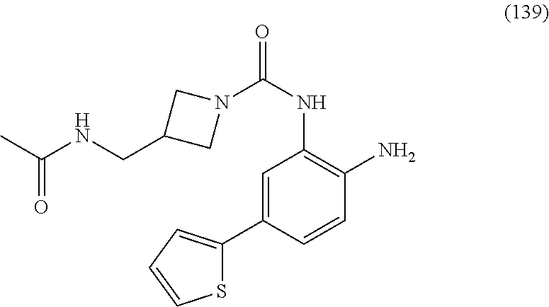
C1(C2=CC=CS2)=CC(NC(N2CC(CNC(C)=O)C2)=O)=C(N)C=C1
